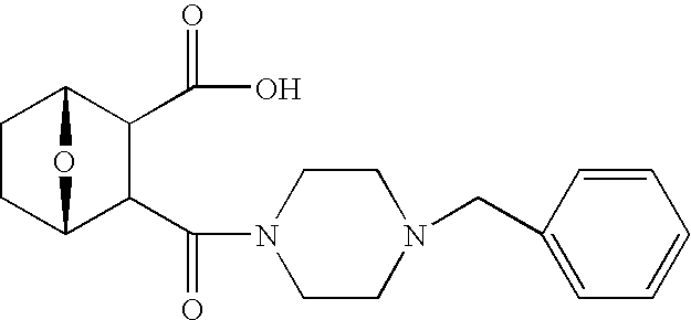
C1CC2C(C(=O)N3CCN(CC4=CC=CC=C4)CC3)C(C(=O)O)C1O2
